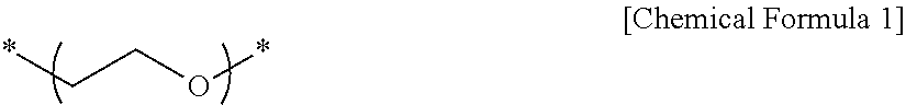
*CCO*
